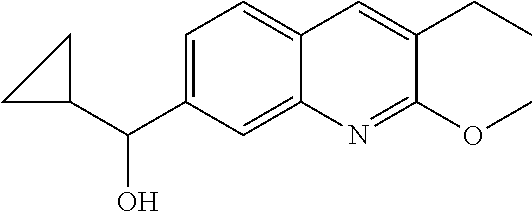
C1=C(C(C2CC2)O)C=C2C(=C1)C=C(CC)C(OC)=N2
